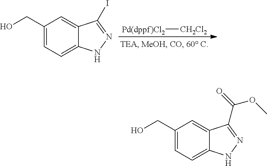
C1(CO)=CC=C2C(=C1)C(I)=NN2.[Pd(dppf)Cl2][CH2Cl2].C1(CO)=CC=C2C(=C1)C(C(=O)OC)=NN2
